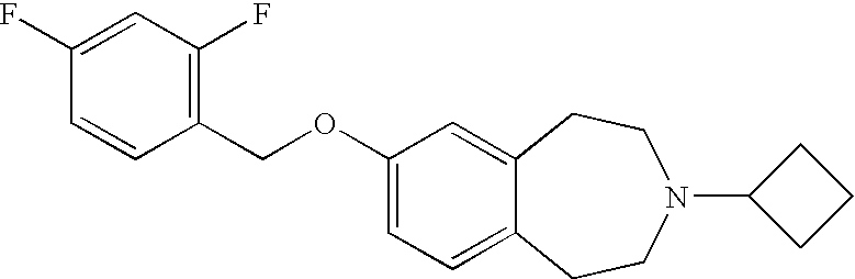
C1=CC(COC2=CC=C3C(=C2)CCN(C2CCC2)CC3)=C(F)C=C1F
